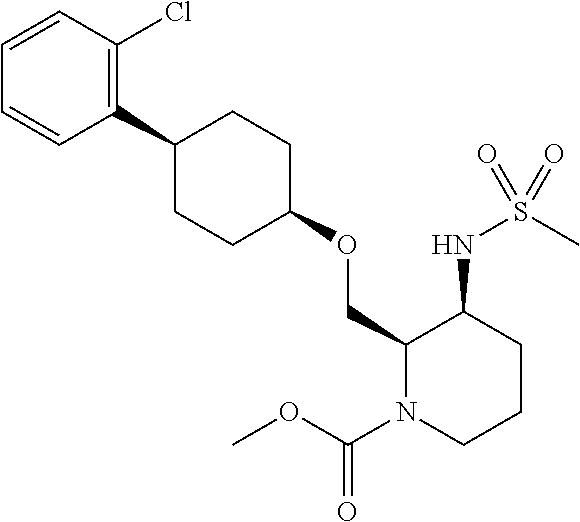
C1(C2CCC(OCC3N(C(OC)=O)CCCC3NS(C)(=O)=O)CC2)=C(Cl)C=CC=C1
